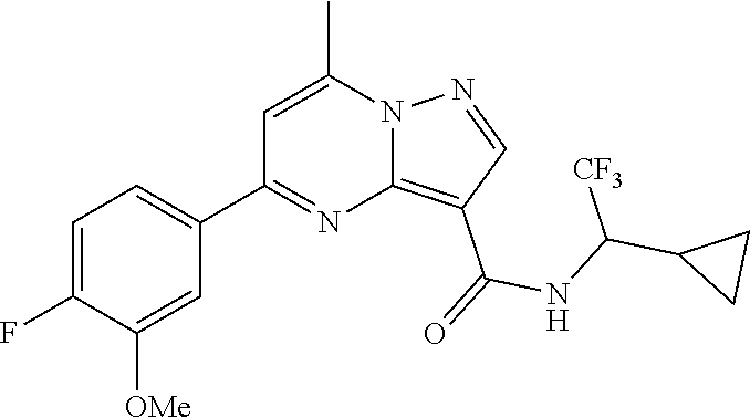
C12=C(C(=O)NC(C3CC3)[CF3])C=NN1C(C)=CC(C1=CC=C(F)C([OMe])=C1)=N2
